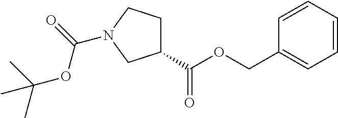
O(C(C1CCN(C(OC(C)(C)C)=O)C1)=O)CC1=CC=CC=C1
